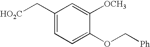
C1(C[HO2C])=CC=C(OC[Ph])C([OCH3])=C1
